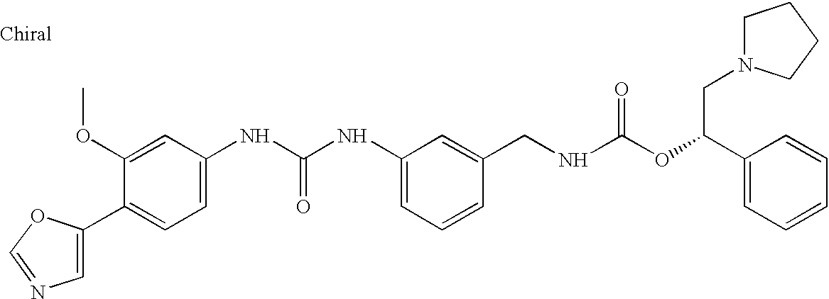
C1=C(C2=CC=C(NC(NC3=CC=CC(CNC(OC(C4=CC=CC=C4)CN4CCCC4)=O)=C3)=O)C=C2OC)OC=N1
